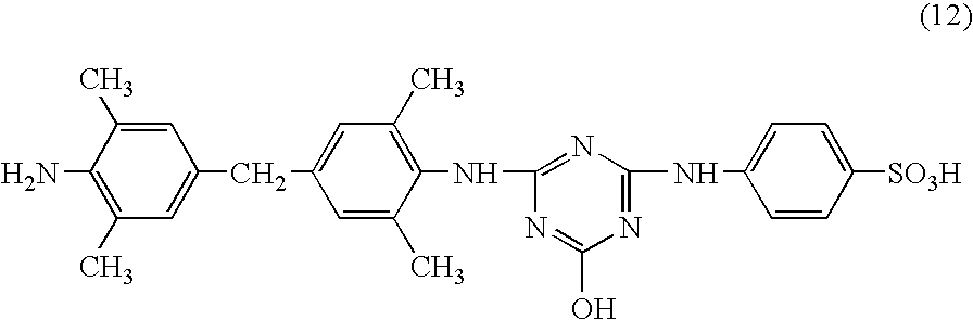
C1(N)=C(C)C=C(CC2=CC(C)=C(NC3=NC(NC4=CC=C([SO3H])C=C4)=NC(O)=N3)C(C)=C2)C=C1C
